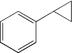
C1=CC=CC(C2CC2)=C1
